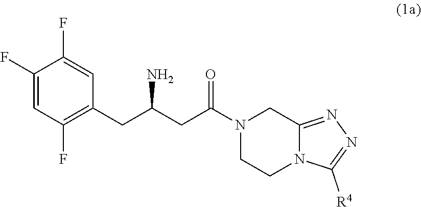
N1(C(CC(CC2=C(F)C=C(F)C(F)=C2)N)=O)CCN2C(=NN=C2[R4])C1
